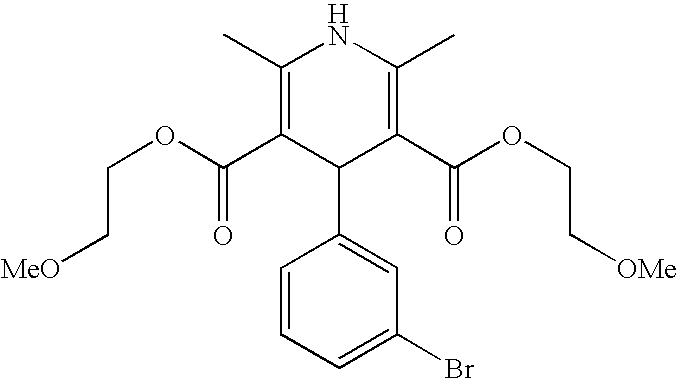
C1(C)=C(C(OCC[MeO])=O)C(C2=CC(Br)=CC=C2)C(C(OCC[OMe])=O)=C(C)N1
